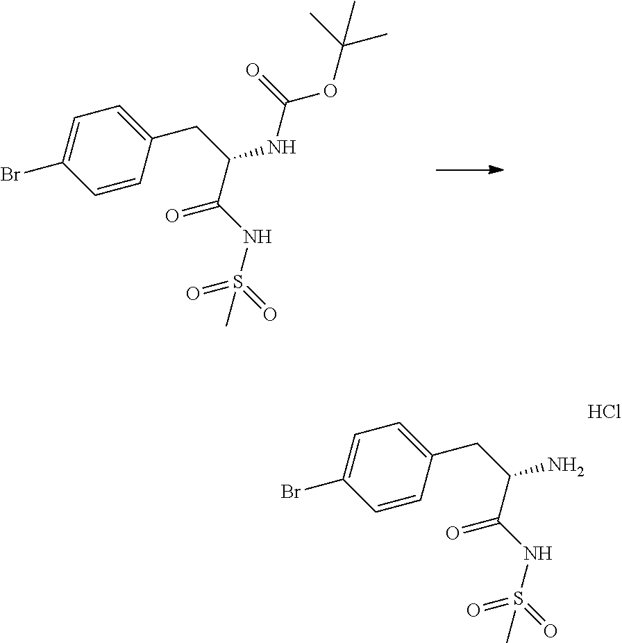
C1=CC(CC(NC(OC(C)(C)C)=O)C(NS(=O)(=O)C)=O)=CC=C1Br.C1=CC(CC(N)C(NS(=O)(=O)C)=O)=CC=C1Br.Cl
